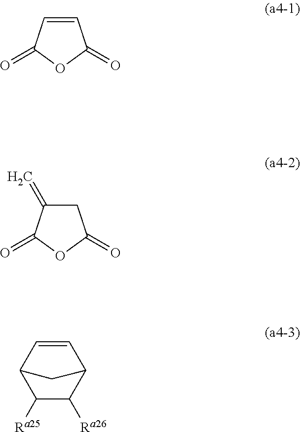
C1=CC(=O)OC1=O.C1C(=C)C(=O)OC1=O.C1([Ra25])C([Ra26])C2C=CC1C2
